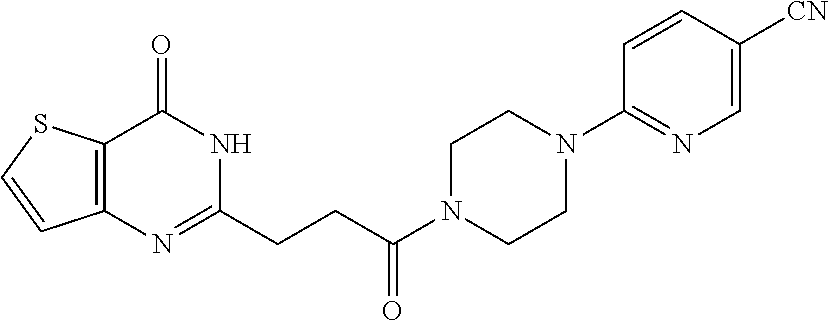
C12=C(N=C(CCC(N3CCN(C4=NC=C([CN])C=C4)CC3)=O)NC1=O)C=CS2
